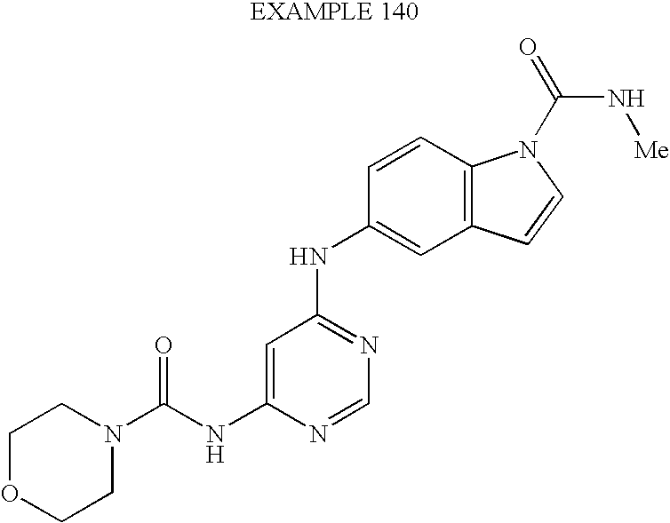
N1(C(NC2=CC(NC3=CC4=C(C=C3)N(C(=O)N[Me])C=C4)=NC=N2)=O)CCOCC1
